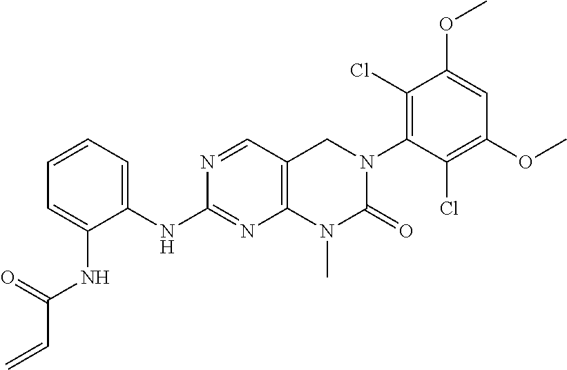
C1(NC2=CC=CC=C2NC(C=C)=O)=NC2=C(CN(C3=C(Cl)C(OC)=CC(OC)=C3Cl)C(=O)N2C)C=N1
